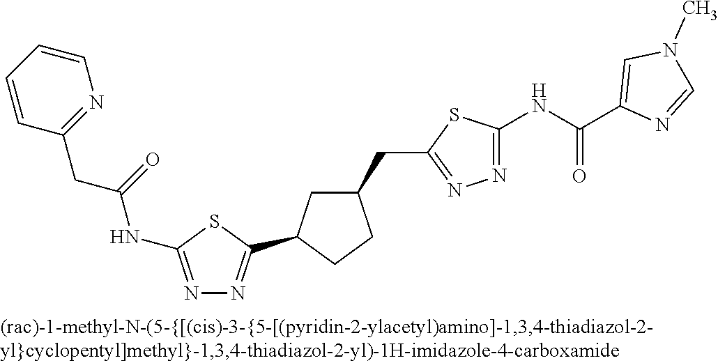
C(NC1=NN=C(CC2CC(C3=NN=C(NC(CC4=NC=CC=C4)=O)S3)CC2)S1)(=O)C1=CN(C)C=N1
